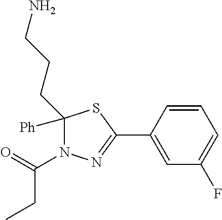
C1([Ph])(CCCN)N(C(=O)CC)N=C(C2=CC(F)=CC=C2)S1
